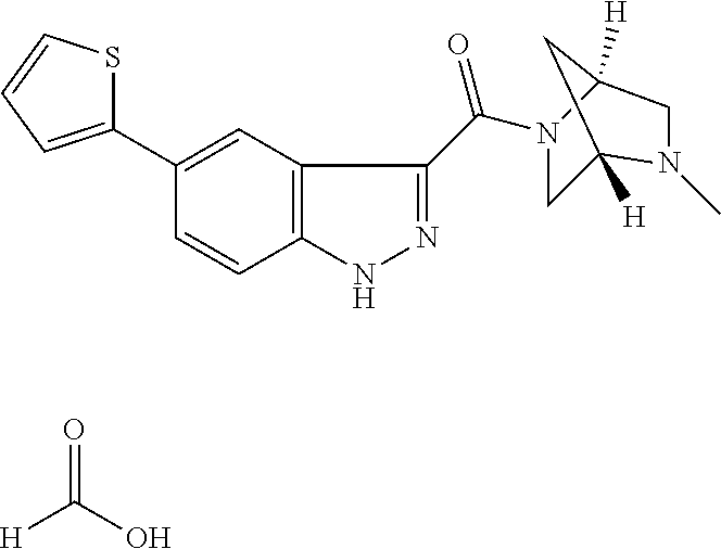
C(=O)(C1=NNC2=C1C=C(C1=CC=CS1)C=C2)N1CC2([H])N(C)CC1([H])C2.[H]C(=O)O
